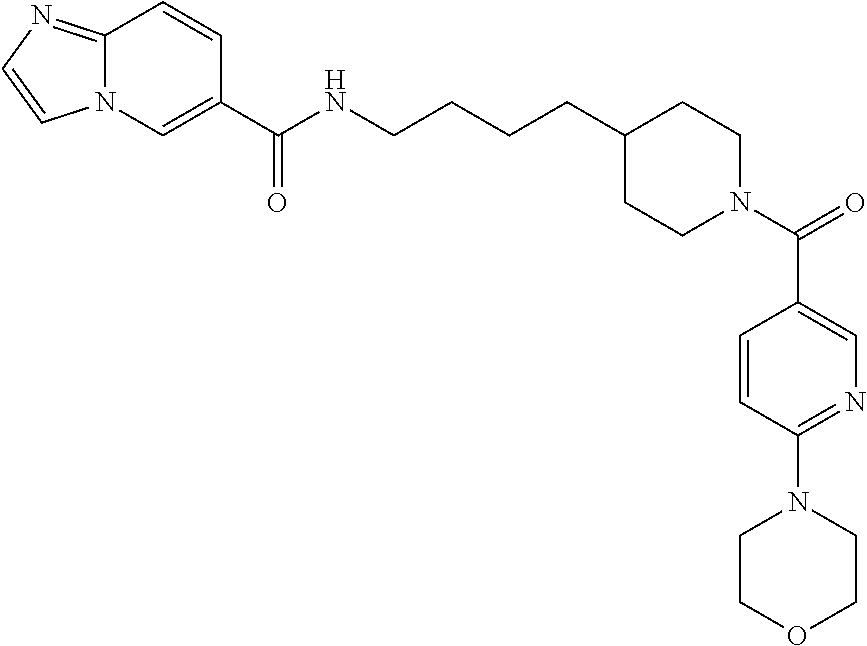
N12C(=NC=C1)C=CC(C(NCCCCC1CCN(C(=O)C3=CN=C(N4CCOCC4)C=C3)CC1)=O)=C2
